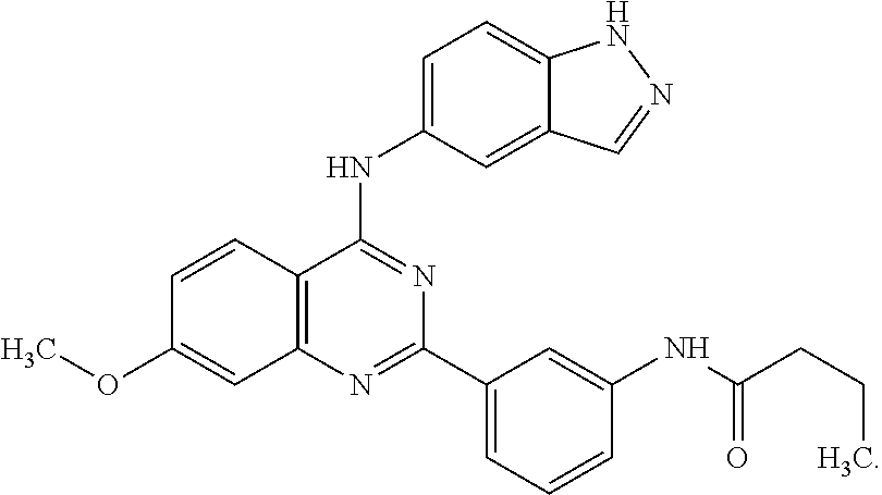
C12=C(N=C(C3=CC=CC(NC(CCC)=O)=C3)N=C1NC1=CC=C3C(=C1)C=NN3)C=C(OC)C=C2
